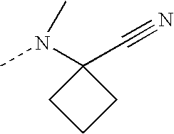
N(C1(C#N)CCC1)(C)C
